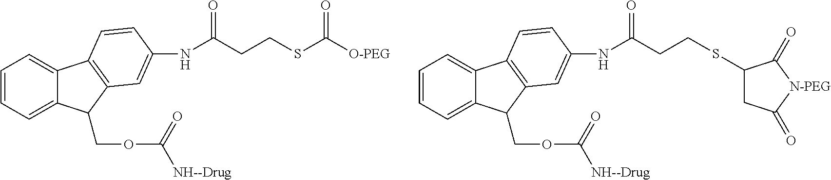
C1=CC=C2C(=C1)C1=C(C2COC(=O)[NH--Drug])C=C(NC(CCSC2CC(=O)[N-PEG]C2=O)=O)C=C1.C1=CC=C2C(=C1)C1=C(C2COC(=O)[NH--Drug])C=C(NC(CCSC([O-PEG])=O)=O)C=C1
